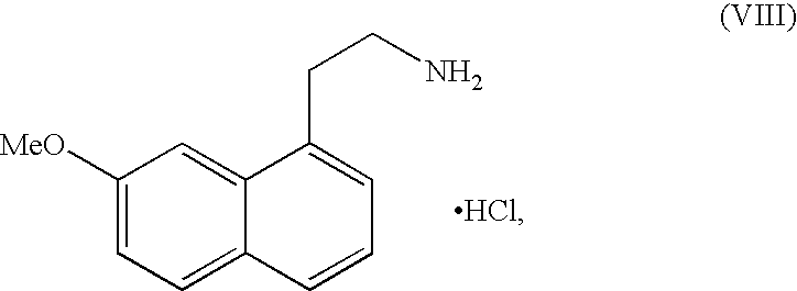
C1([MeO])=CC=C2C(=C1)C(CCN)=CC=C2.[HCl]
